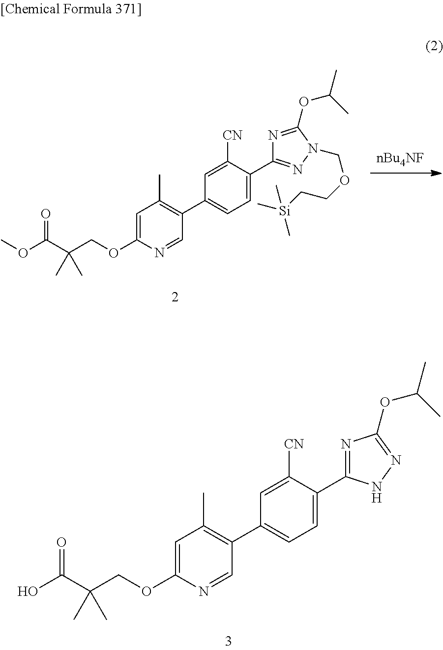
C1=C(OCC(C(O)=O)(C)C)N=CC(C2=CC=C(C3=NC(OC(C)C)=NN3)C([CN])=C2)=C1C.[nBu4NF].C1=C(OCC(C(=O)OC)(C)C)N=CC(C2=CC=C(C3=NN(COCC[Si](C)(C)C)C(OC(C)C)=N3)C([CN])=C2)=C1C
